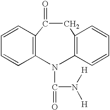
C1=CC2=C(C=C1)N(C(N([H])[H])=O)C1=C(CC2=O)C=CC=C1
